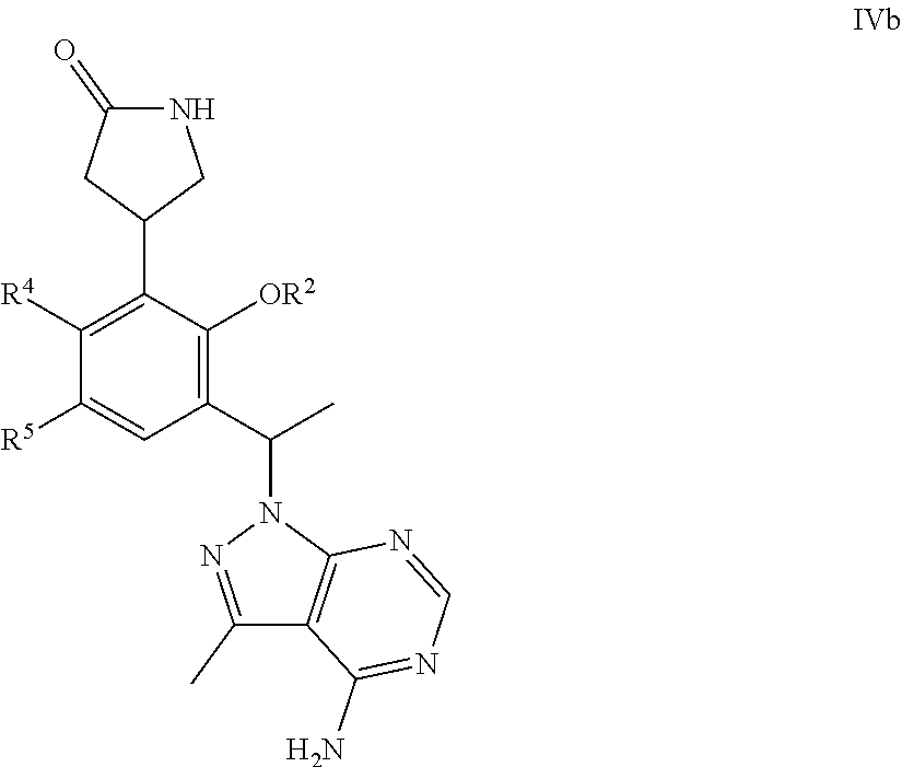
C1([R4])=C(C2CNC(=O)C2)C([OR2])=C(C(C)N2N=C(C)C3=C2N=CN=C3N)C=C1[R5]
